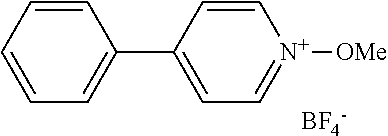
C1(C2=CC=[N+]([OMe])C=C2)=CC=CC=C1.[BF4-]
